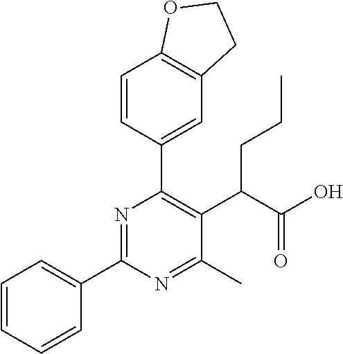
C1=CC=CC(C2=NC(C3=CC4=C(C=C3)OCC4)=C(C(C(O)=O)CCC)C(C)=N2)=C1
